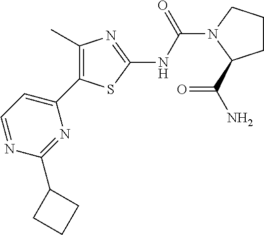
C1=NC(C2CCC2)=NC(C2=C(C)N=C(NC(=O)N3CCCC3C(=O)N)S2)=C1
